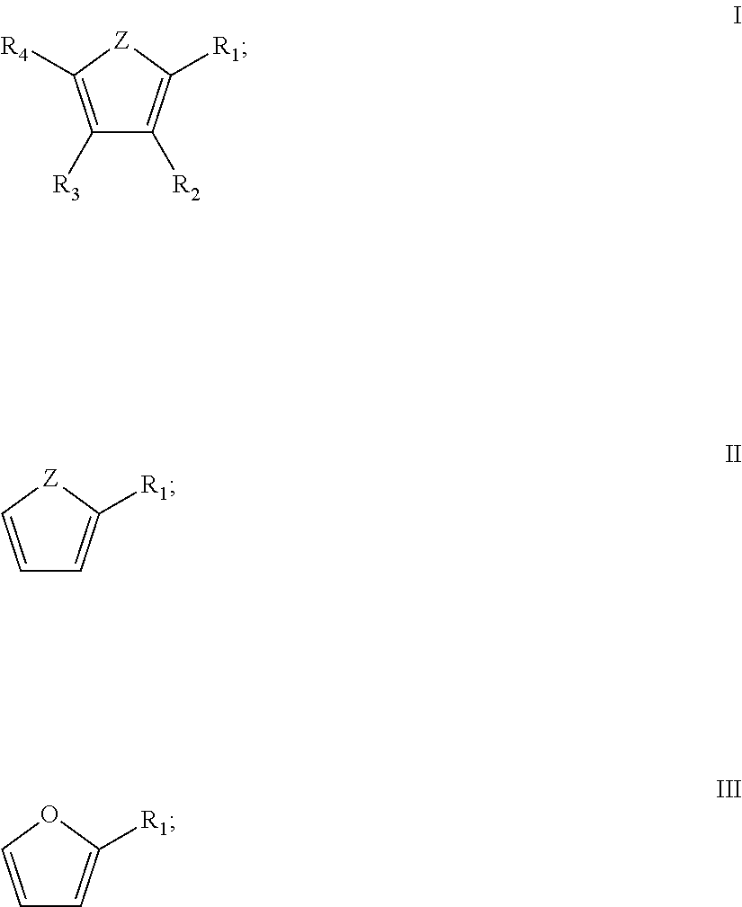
C1([R3])=C([R4])[Z]C([R1])=C1[R2].C1=C[Z]C([R1])=C1.C1=COC([R1])=C1
